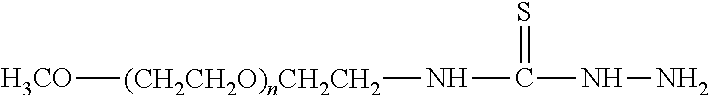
[(CH2CH2O)nCH2CH2]([H3CO])NC(=S)NN
